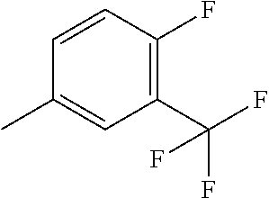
C1=CC(F)=C(C(F)(F)F)C=C1C
